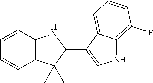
C12=C(C=CC=C1)NC(C1=CNC3=C(F)C=CC=C13)C2(C)C
